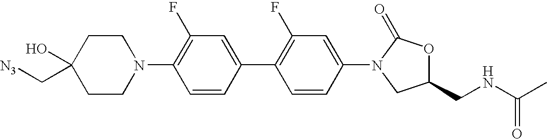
C1CN(C2=C(F)C=C(C3=C(F)C=C(N4C(=O)OC(CNC(C)=O)C4)C=C3)C=C2)CCC1(O)C[N3]
